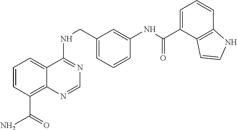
C1=CC(C(N)=O)=C2C(=C1)C(NCC1=CC=CC(NC(=O)C3=CC=CC4=C3C=CN4)=C1)=NC=N2
